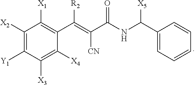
C1([X2])=C([Y1])C([X3])=C([X4])C(C(=C(C(NC(C2=CC=CC=C2)[X5])=O)[CN])[R2])=C1[X1]
